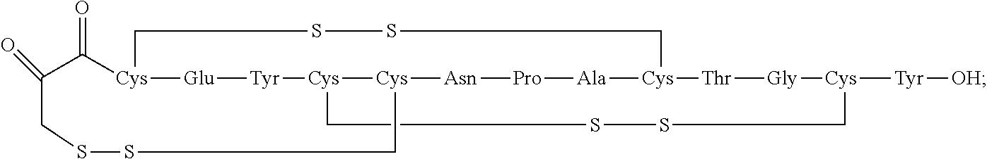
[Cys]12[Glu][Tyr][Cys]3[Cys]([Asn][Pro][Ala][Cys]([Thr][Gly][Cys]([Tyr][OH])CSSC3)CSSC1)CCSSCC(=O)C2=O
